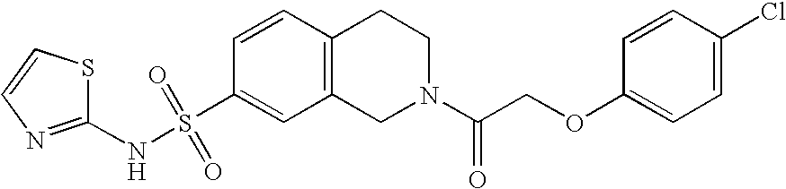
C1=CC2=C(C=C1S(NC1=NC=CS1)(=O)=O)CN(C(COC1=CC=C(Cl)C=C1)=O)CC2
